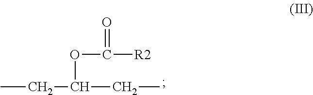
CCC(CC)OC([R2])=O
